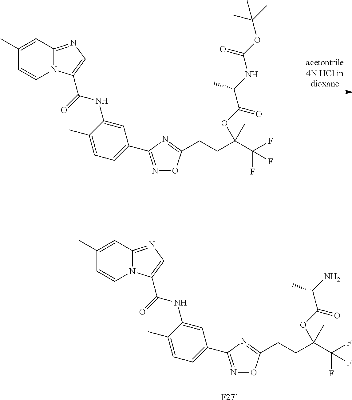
C1(C)=CC2=NC=C(C(NC3=CC(C4=NOC(CCC(C(F)(F)F)(OC(C(N)C)=O)C)=N4)=CC=C3C)=O)N2C=C1.[F271].C1(C)=CC2=NC=C(C(NC3=CC(C4=NOC(CCC(C(F)(F)F)(OC(C(NC(OC(C)(C)C)=O)C)=O)C)=N4)=CC=C3C)=O)N2C=C1
